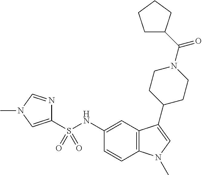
C1(S(NC2=CC3=C(C=C2)N(C)C=C3C2CCN(C(=O)C3CCCC3)CC2)(=O)=O)=CN(C)C=N1
